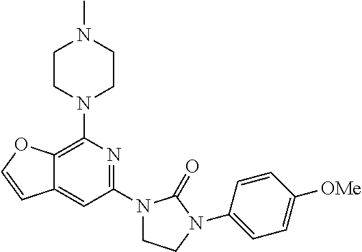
C12=C(N3CCN(C)CC3)N=C(N3CCN(C4=CC=C([OMe])C=C4)C3=O)C=C1C=CO2
